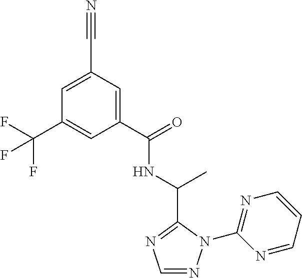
C1(C(=O)NC(C)C2=NC=NN2C2=NC=CC=N2)=CC(C#N)=CC(C(F)(F)F)=C1
